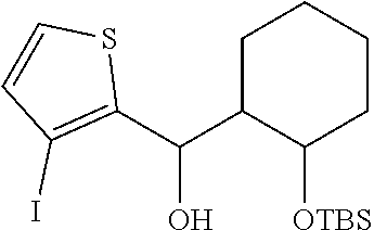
C1C(C(C2=C(I)C=CS2)O)C([OTBS])CCC1
